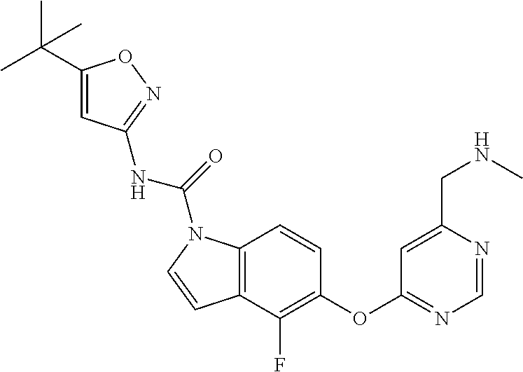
C1(F)=C(OC2=NC=NC(CNC)=C2)C=CC2=C1C=CN2C(NC1=NOC(C(C)(C)C)=C1)=O
